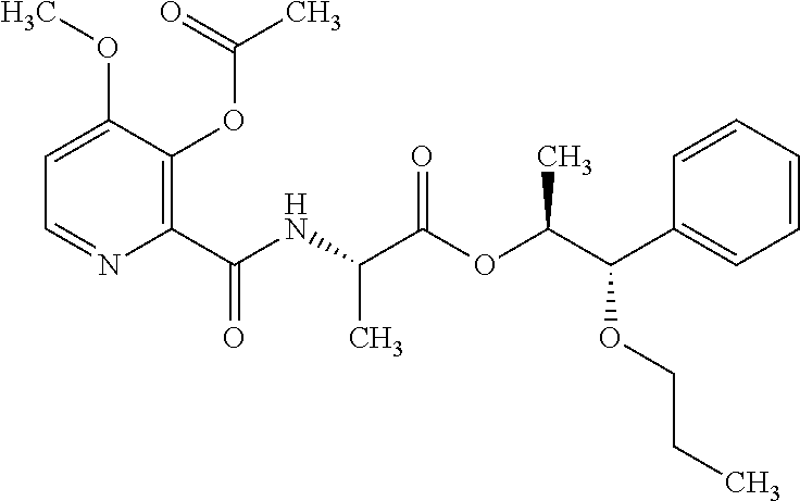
C1=C(OC)C(OC(C)=O)=C(C(NC(C(OC(C(OCCC)C2=CC=CC=C2)C)=O)C)=O)N=C1
